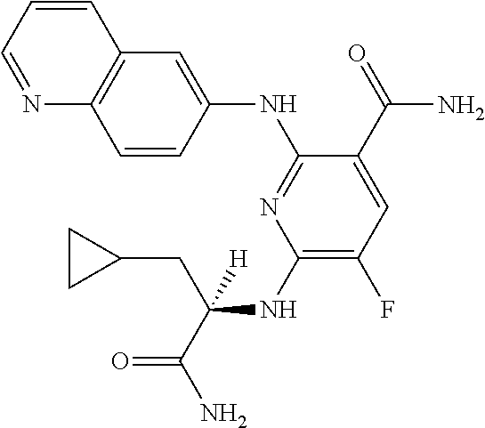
C1(NC(CC2CC2)(C(=O)N)[H])=C(F)C=C(C(=O)N)C(NC2=CC3=C(N=CC=C3)C=C2)=N1
